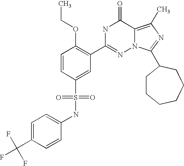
C1(NS(C2=CC(C3=NN4C(=C(C)N=C4C4CCCCCC4)C(=O)N3)=C(OCC)C=C2)(=O)=O)=CC=C(C(F)(F)F)C=C1
